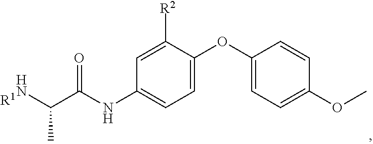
NC(C(NC1=CC=C(OC2=CC=C(OC)C=C2)C([R2])=C1)=O)C.[R1]
